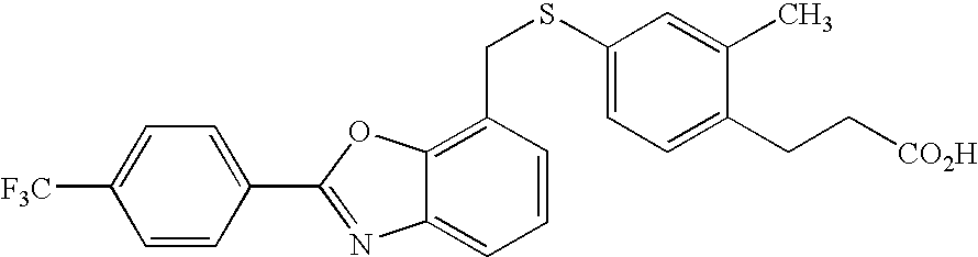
C1=C(C2=NC3=CC=CC(CSC4=CC=C(CC[CO2H])C(C)=C4)=C3O2)C=CC([F3C])=C1
